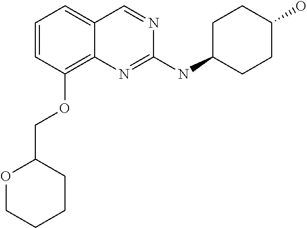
C1=CC(OCC2OCCCC2)=C2C(=C1)C=NC(NC1CCC(O)CC1)=N2
